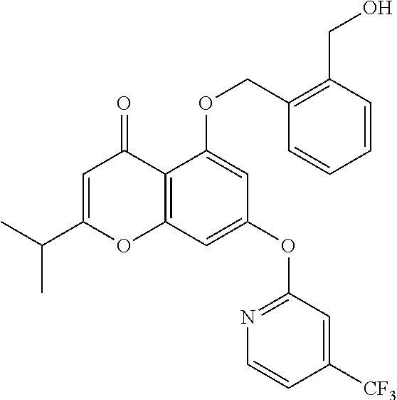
C12=C(C=C(OC3=NC=CC([CF3])=C3)C=C1OCC1=C(CO)C=CC=C1)OC(C(C)C)=CC2=O
